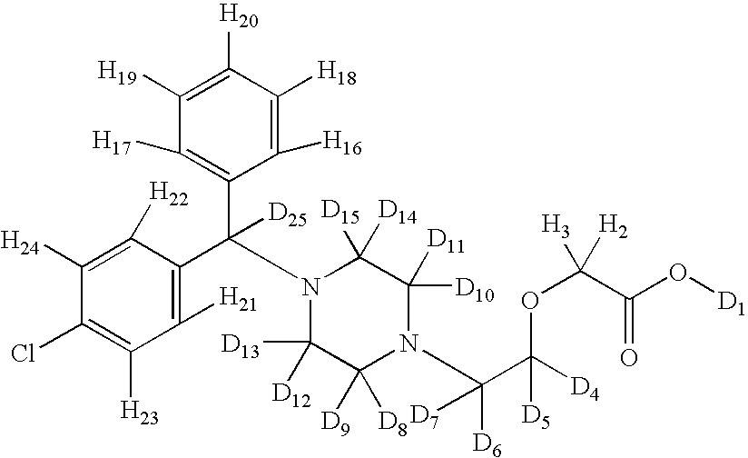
C1([H24])=C([H22])C(C(C2=C([H17])C([H19])=C([H20])C([H18])=C2[H16])([D25])N2C([D13])([D12])C([D9])([D8])N(C(C([D4])(OC([H2])([H3])C(O[D1])=O)[D5])([D6])[D7])C([D10])([D11])C2([D15])[D14])=C([H21])C([H23])=C1Cl
